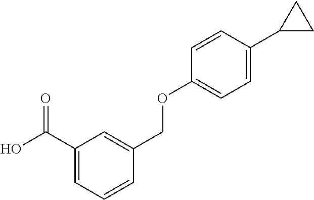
C1(C(O)=O)=CC=CC(COC2=CC=C(C3CC3)C=C2)=C1
